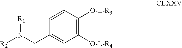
C1=CC([O-L-R3])=C([O-L-R4])C=C1CN([R2])[R1]
